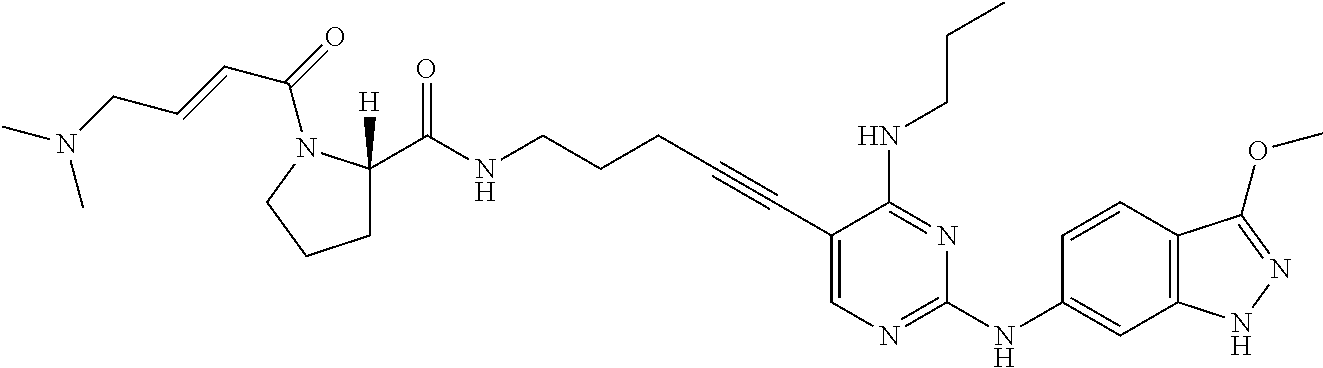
C1(C#CCCCNC(C2([H])CCCN2C(C=CCN(C)C)=O)=O)=CN=C(NC2=CC3=C(C=C2)C(OC)=NN3)N=C1NCCC
